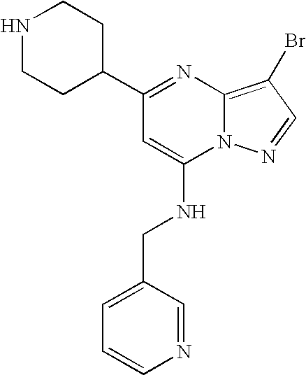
C1=CN=CC(CNC2=CC(C3CCNCC3)=NC3=C(Br)C=NN23)=C1
